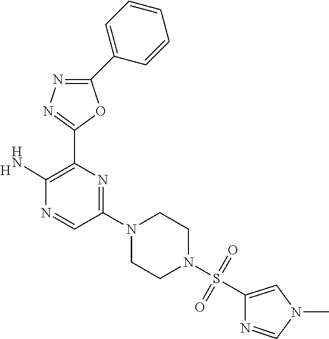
C1(C2=CC=CC=C2)=NN=C(C2=C(N)N=CC(N3CCN(S(C4=CN(C)C=N4)(=O)=O)CC3)=N2)O1.[H]
